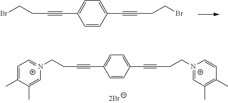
C1=C(C#CCCBr)C=CC(C#CCCBr)=C1.C1=C(C#CCC[N+]2=CC=C(C)C(C)=C2)C=CC(C#CCC[N+]2=CC(C)=C(C)C=C2)=C1
